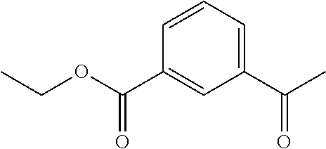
C1=CC=C(C(C)=O)C=C1C(OCC)=O
